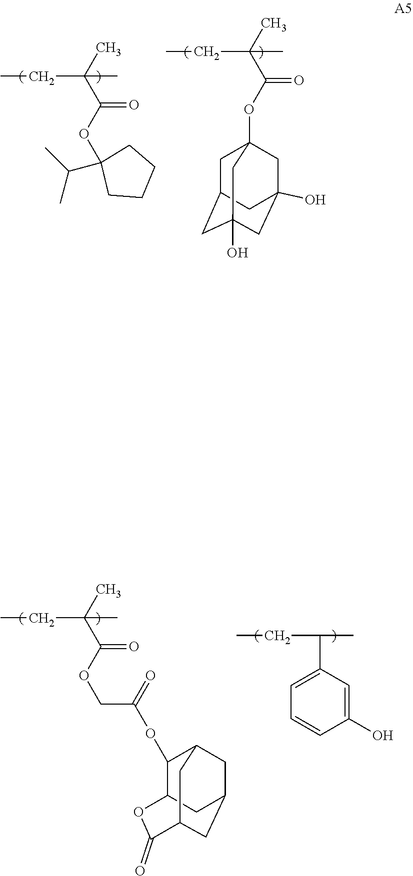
C(C(CC)(C)C)(OC1(C(C)C)CCCC1)=O.C(C(CC)(C)C)(OC12CC3CC(O)(CC(O)(C1)C3)C2)=O.C(CC)(C)C1=CC=CC(O)=C1.C(C(CC)(C)C)(OCC(OC1C2OC(=O)C3CC(CC1C3)C2)=O)=O
